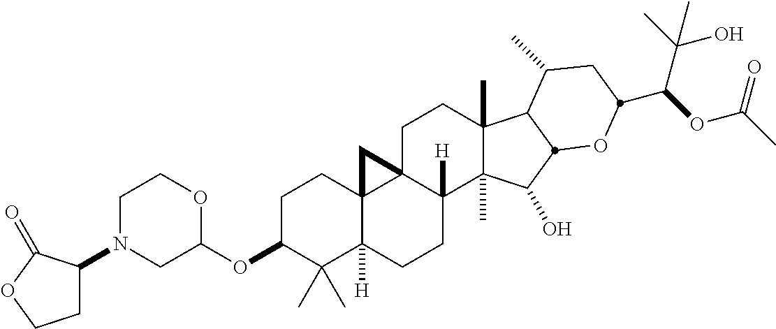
C1C(OC2OCCN(C3CCOC3=O)C2)C(C)(C)C2([H])C3(C1)C1(C([H])(CC2)C2(C)C(C)(CC1)C1C(C)CC(C(C(C)(O)C)OC(C)=O)OC1C2O)C3
